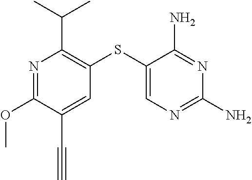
N1=C(OC)C(C#C)=CC(SC2=CN=C(N)N=C2N)=C1C(C)C
